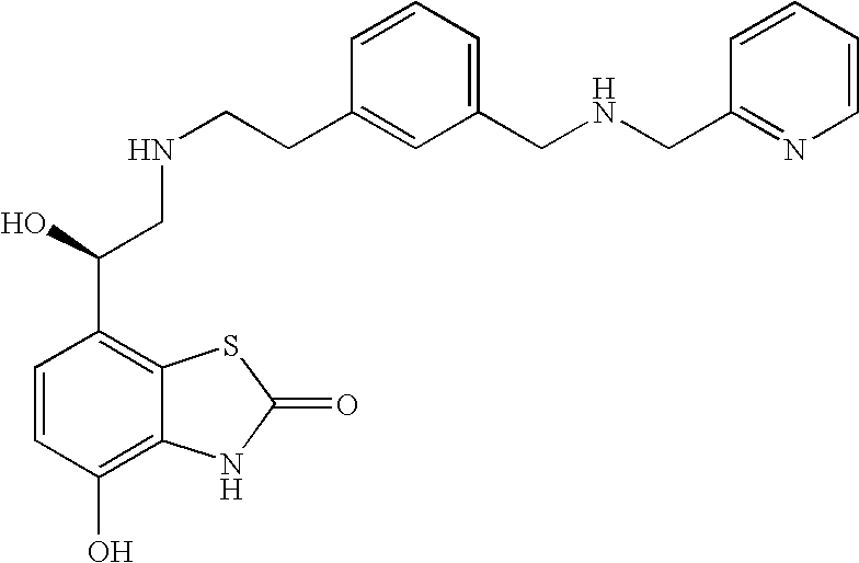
C1=CC(O)=C2C(=C1C(CNCCC1=CC(CNCC3=NC=CC=C3)=CC=C1)O)SC(=O)N2
